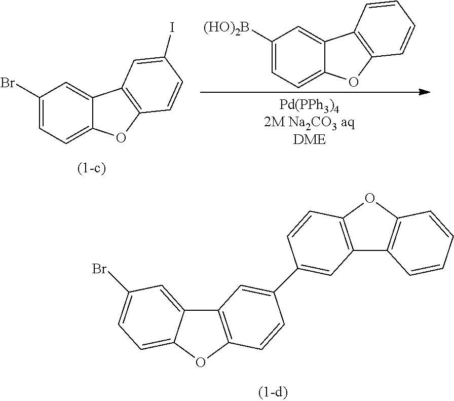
C1(Br)=CC=C2C(=C1)C1=C(O2)C=CC(I)=C1.C1([(HO)2B])=CC=C2C(=C1)C1=C(O2)C=CC=C1.C12=C(OC3=CC=C(Br)C=C13)C=CC(C1=CC3=C(OC4=C3C=CC=C4)C=C1)=C2
